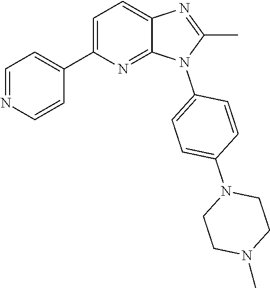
C1(C)=NC2=CC=C(C3=CC=NC=C3)N=C2N1C1=CC=C(N2CCN(C)CC2)C=C1
